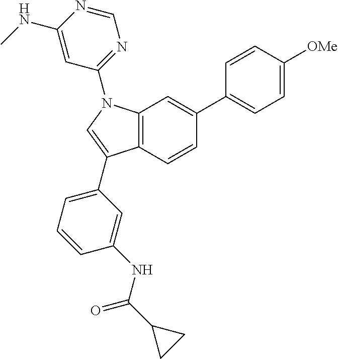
C12=C(C=CC(C3=CC=C([OMe])C=C3)=C1)C(C1=CC=CC(NC(=O)C3CC3)=C1)=CN2C1=NC=NC(NC)=C1
